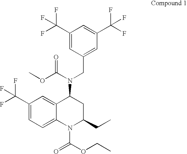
C1(C(F)(F)F)=CC(CN(C(OC)=O)C2C3=CC(C(F)(F)F)=CC=C3N(C(OCC)=O)C(CC)C2)=CC(C(F)(F)F)=C1
